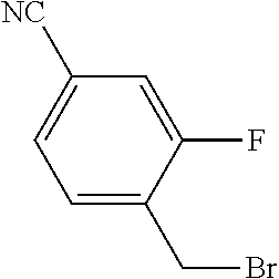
C1=C([NC])C=C(F)C(CBr)=C1
